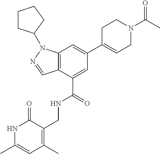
C12=C(C(C(=O)NCC3=C(C)C=C(C)NC3=O)=CC(C3=CCN(C(C)=O)CC3)=C1)C=NN2C1CCCC1
